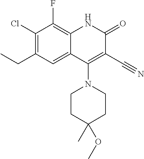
C1(Cl)=C(CC)C=C2C(=C1F)NC(=O)C(C#N)=C2N1CCC(C)(OC)CC1
